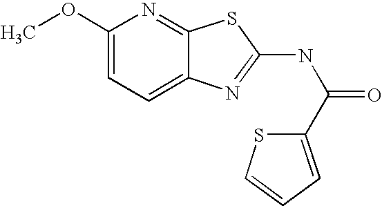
C1(OC)=CC=C2C(=N1)SC(NC(=O)C1=CC=CS1)=N2
